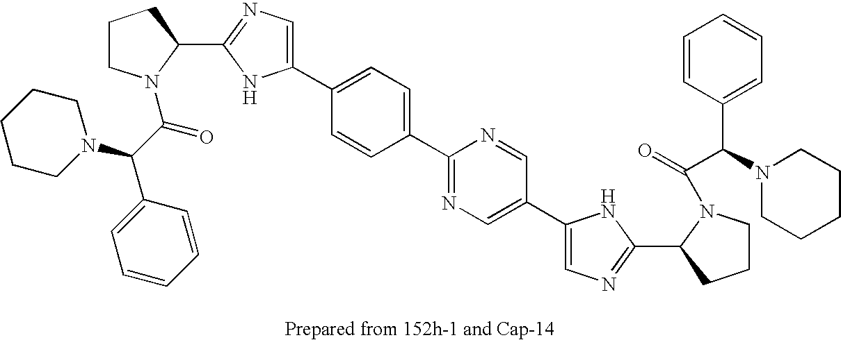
C1(C2=CC=C(C3=NC=C(C4=CN=C(C5N(C(=O)C(N6CCCCC6)C6=CC=CC=C6)CCC5)N4)C=N3)C=C2)=CN=C(C2N(C(C(C3=CC=CC=C3)N3CCCCC3)=O)CCC2)N1
